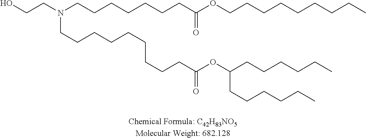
OCCN(CCCCCCCC(OCCCCCCCCC)=O)CCCCCCCCCC(OC(CCCCCC)CCCCCC)=O
